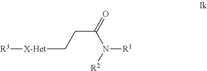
[X-Het](CCC(=O)N([R2])[R1])[R3]
